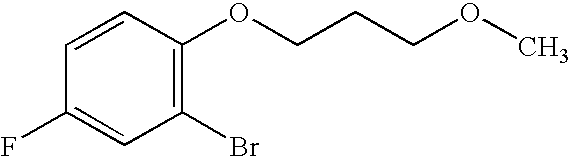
C1(Br)=C(OCCCOC)C=CC(F)=C1
